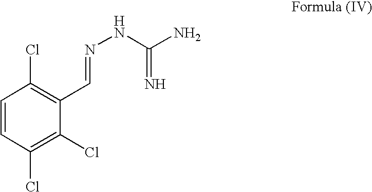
C1=CC(Cl)=C(Cl)C(C=NNC(N)=N)=C1Cl
